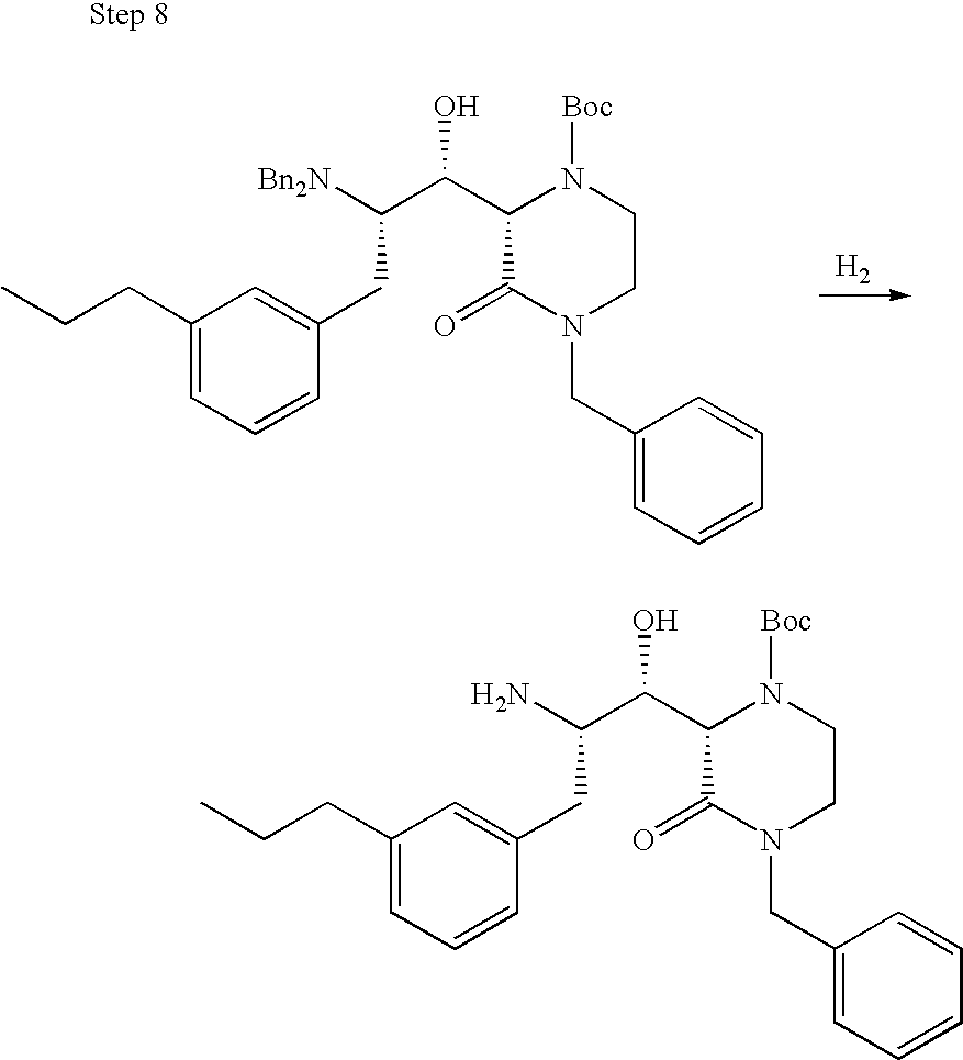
C1=C(CC(C(C2C(=O)N(CC3=CC=CC=C3)CCN2[Boc])O)N)C=CC=C1CCC.C1=C(CC(C(C2C(=O)N(CC3=CC=CC=C3)CCN2[Boc])O)[Bn2N])C=CC=C1CCC.[H2]
